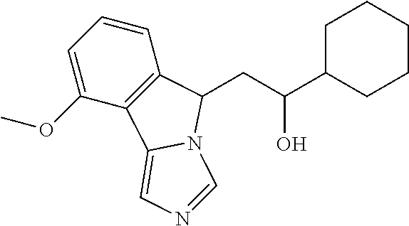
C1=C(OC)C2=C(C=C1)C(CC(C1CCCCC1)O)N1C2=CN=C1
